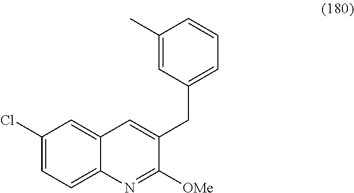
C1(Cl)=CC=C2C(=C1)C=C(CC1=CC=CC(C)=C1)C([OMe])=N2
